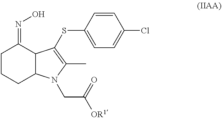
C1CCC2C(C1=NO)C(SC1=CC=C(Cl)C=C1)=C(C)N2CC([OR1])=O
